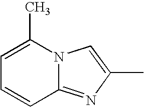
C1=C(C)N2C(=NC(C)=C2)C=C1
